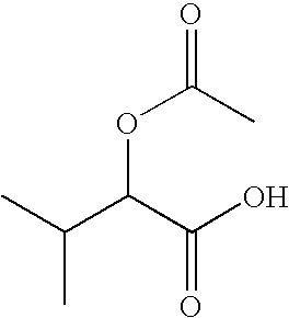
CC(C(OC(C)=O)C(O)=O)C
